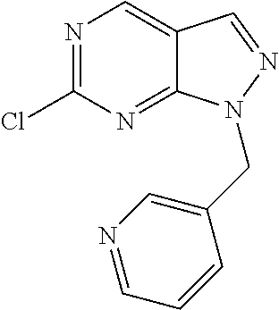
C12=NC(Cl)=NC=C1C=NN2CC1=CN=CC=C1
